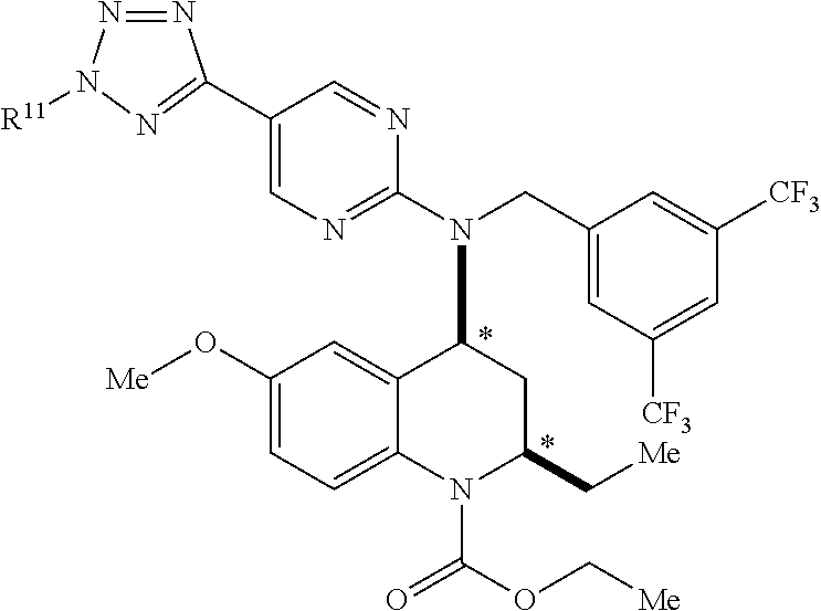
C1(O[Me])=CC=C2C(=C1)C(N(CC1=CC([CF3])=CC([CF3])=C1)C1=NC=C(C3=NN([R11])N=N3)C=N1)CC(C[Me])N2C(=O)OC[Me]
